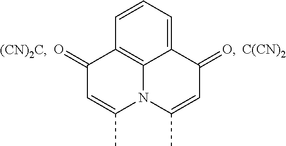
C1=CC=C2C3=C1C(=O)C=C(C)N3C(C)=CC2=O.[C(CN)2]
